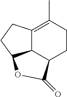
C12=C(C)CCC3C1C(CC2)OC3=O
